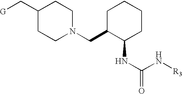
N1(CC2C(NC(=O)N[R3])CCCC2)CCC(C[G])CC1
